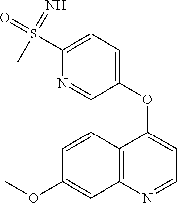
C1=CC2=C(C=C1OC)N=CC=C2OC1=CC=C(S(=O)(=N)C)N=C1
